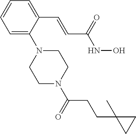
C1=C(N2CCN(C(=O)CCC3(C)CC3)CC2)C(C=CC(NO)=O)=CC=C1
